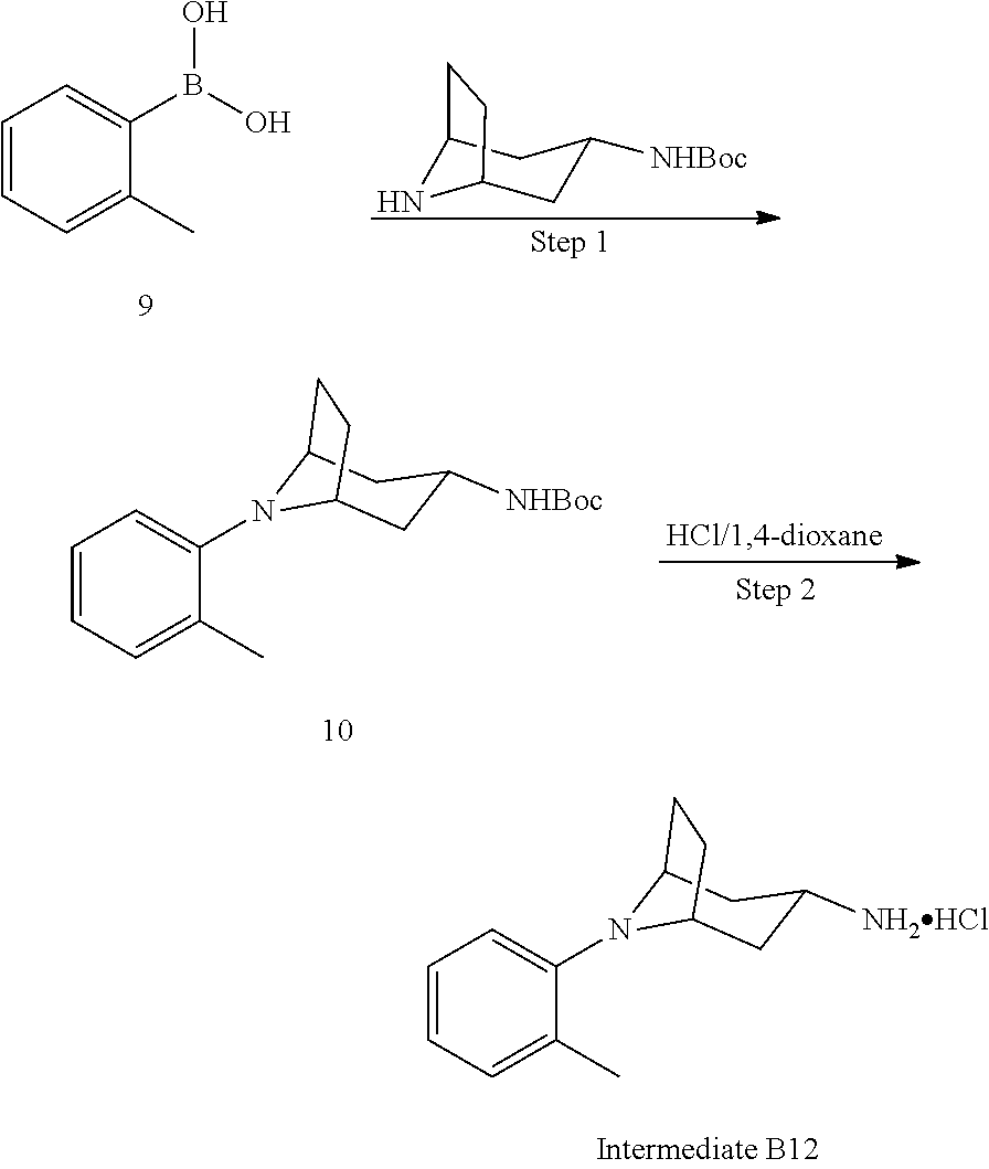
C1=CC=C(C)C(N2C3CC([NH2HCl])CC2CC3)=C1.C1=CC=C(C)C(B(O)O)=C1.C12NC(CC([NHBoc])C1)CC2.C1=CC=C(C)C(N2C3CC([NHBoc])CC2CC3)=C1
